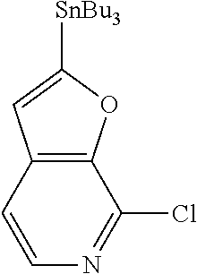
C12=C(OC([SnBu3])=C1)C(Cl)=NC=C2
